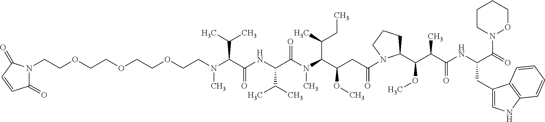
C1(=O)N(CCOCCOCCOCCN(C(C(NC(C(N(C(C(CC(=O)N2C(C(C(C(=O)NC(CC3=CNC4=C3C=CC=C4)C(N3OCCCC3)=O)C)OC)CCC2)OC)C(CC)C)C)=O)C(C)C)=O)C(C)C)C)C(=O)C=C1
